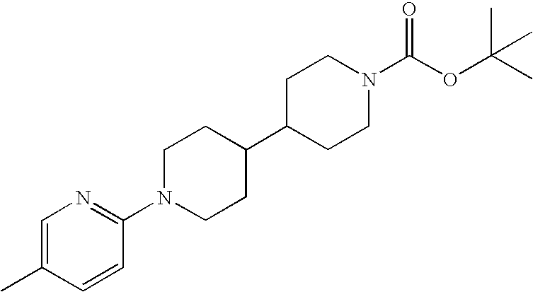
C1=C(C)C=CC(N2CCC(C3CCN(C(OC(C)(C)C)=O)CC3)CC2)=N1
